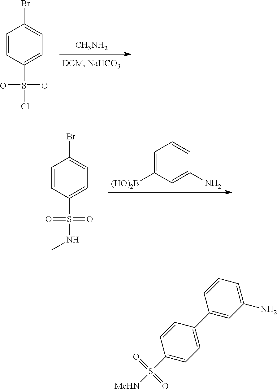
C1=C([(HO)2B])C=C(N)C=C1.N(S(C1=CC=C(Br)C=C1)(=O)=O)C.ClS(C1=CC=C(Br)C=C1)(=O)=O.[CH3NH2].[MeHN]S(C1=CC=C(C2=CC(N)=CC=C2)C=C1)(=O)=O
